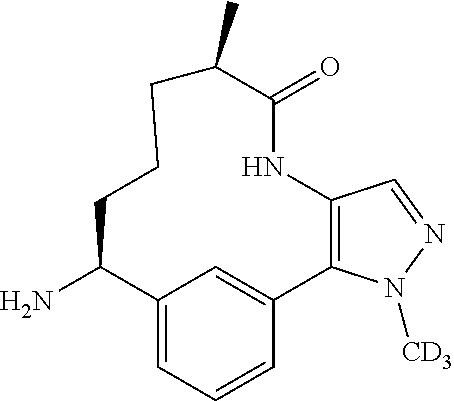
C12=C(N([CD3])N=C1)C1=CC(=CC=C1)C(N)CCCC(C)C(=O)N2
